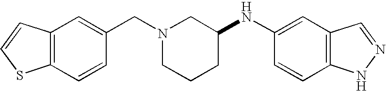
C12=C(C=CC(CN3CCCC(NC4=CC5=C(C=C4)NN=C5)C3)=C1)SC=C2
